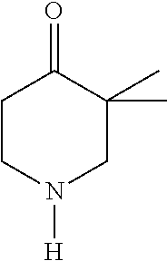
C1CN([H])CC(C)(C)C1=O
